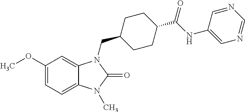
C1(OC)=CC=C2C(=C1)N(CC1CCC(C(NC3=CN=CN=C3)=O)CC1)C(=O)N2C
